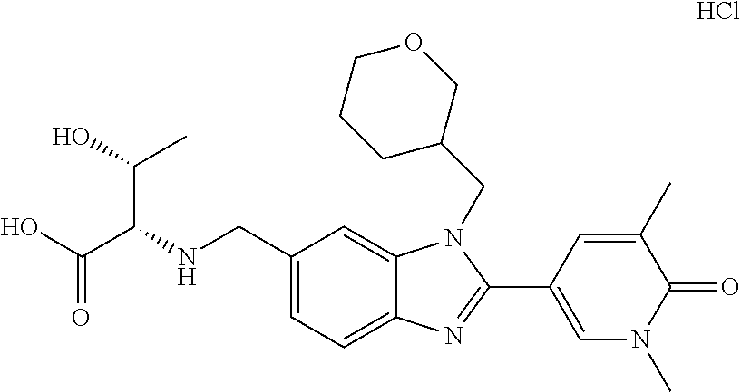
C1(CNC(C(O)=O)C(O)C)=CC=C2C(=C1)N(CC1COCCC1)C(C1=CN(C)C(=O)C(C)=C1)=N2.Cl
